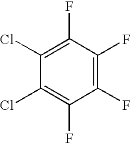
C1(Cl)=C(F)C(F)=C(F)C(F)=C1Cl
